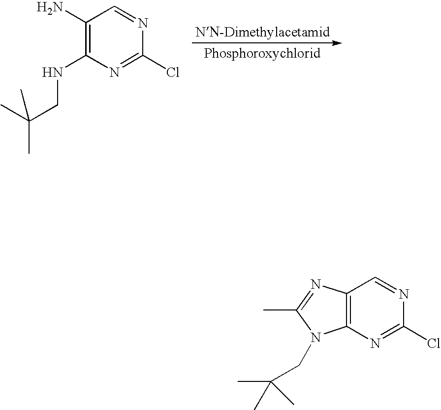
C1(N)=C(NCC(C)(C)C)N=C(Cl)N=C1.C12=C(N=C(Cl)N=C1)N(CC(C)(C)C)C(C)=N2
